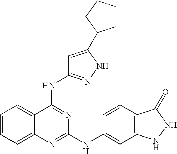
C1=CC=C2C(=C1)C(NC1=NNC(C3CCCC3)=C1)=NC(NC1=CC3=C(C=C1)C(=O)NN3)=N2
